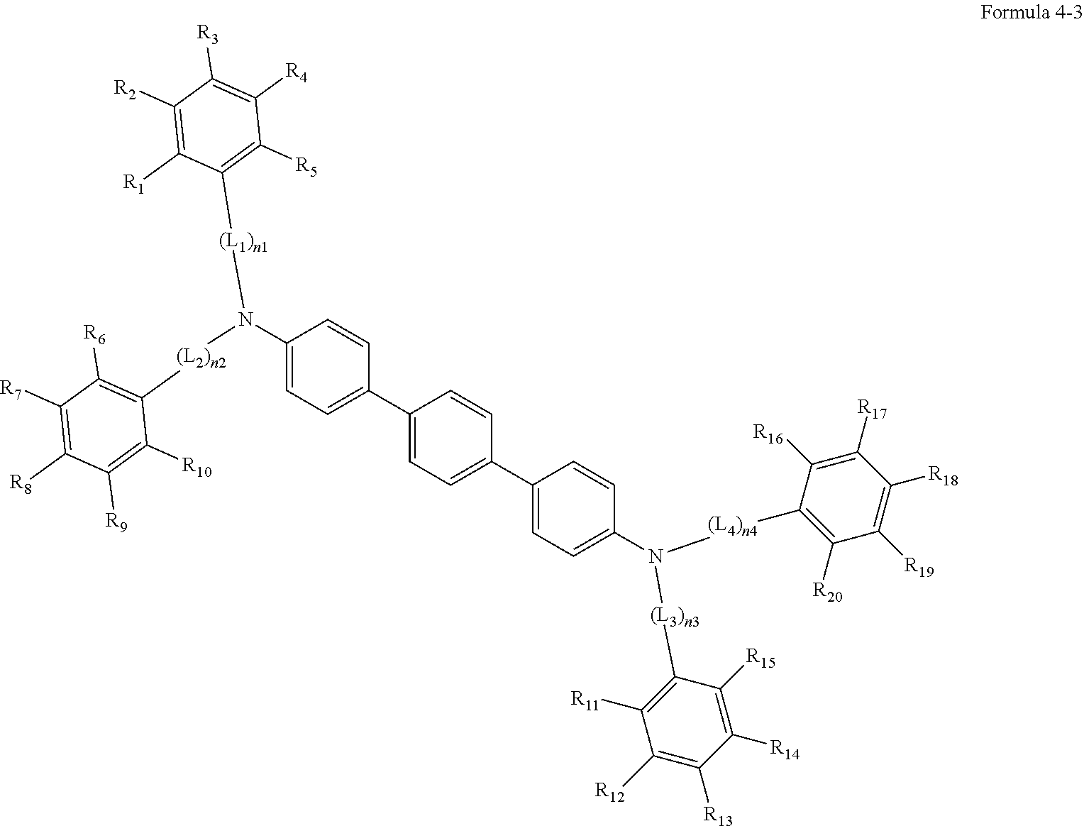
C1(N([(L2)n2]C2=C([R6])C([R7])=C([R8])C([R9])=C2[R10])[(L1)n1]C2=C([R5])C([R4])=C([R3])C([R2])=C2[R1])=CC=C(C2=CC=C(C3=CC=C(N([(L3)n3]C4=C([R11])C([R12])=C([R13])C([R14])=C4[R15])[(L4)n4]C4=C([R20])C([R19])=C([R18])C([R17])=C4[R16])C=C3)C=C2)C=C1
